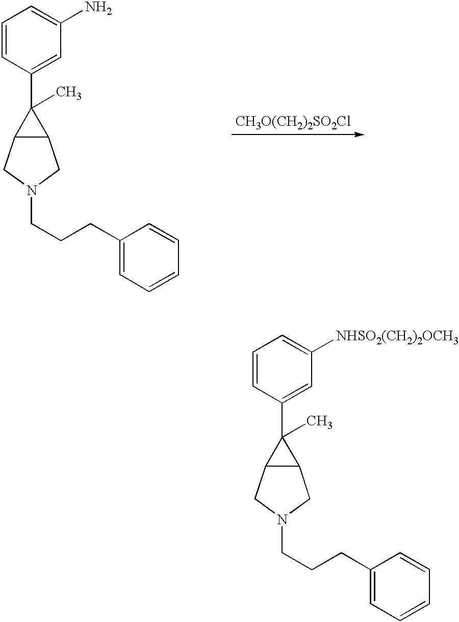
C1=CC(C2(C)C3C2CN(CCCC2=CC=CC=C2)C3)=CC(N)=C1.[CH3O(CH2)2SO2Cl].C1=CC(C2(C)C3C2CN(CCCC2=CC=CC=C2)C3)=CC([NHSO2(CH2)2OCH3])=C1
